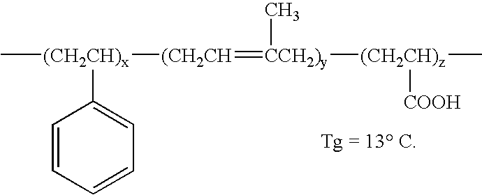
C[(CH2CH)x]([(CH2CH]=[CCH2)y](C)[(CH2CH)z](C)[COOH])C1=CC=CC=C1
